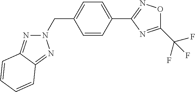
N1(CC2=CC=C(C3=NOC(C(F)(F)F)=N3)C=C2)N=C2C(=N1)C=CC=C2
